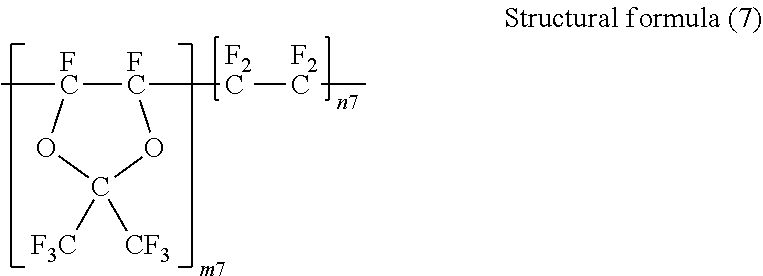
[FC]1([F2C][F2C]C)[FC](C)OC([F3C])([CF3])O1
